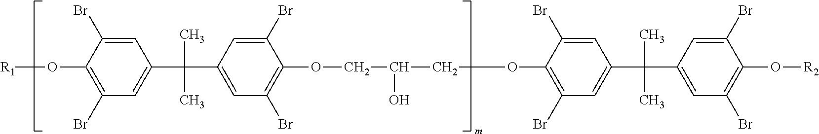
C1=C(Br)C(O[R1])=C(Br)C=C1C(C1=CC(Br)=C(OCC(O)COC2=C(Br)C=C(C(C3=CC(Br)=C(O[R2])C(Br)=C3)(C)C)C=C2Br)C(Br)=C1)(C)C
